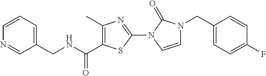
C1=CC=C(CNC(C2=C(C)N=C(N3C=CN(CC4=CC=C(F)C=C4)C3=O)S2)=O)C=N1
